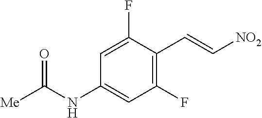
C1=C(F)C(C=C[NO2])=C(F)C=C1NC([Me])=O
